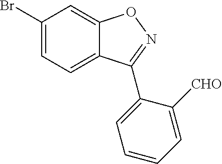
C1(Br)=CC=C2C(=C1)ON=C2C1=CC=CC=C1[CHO]
